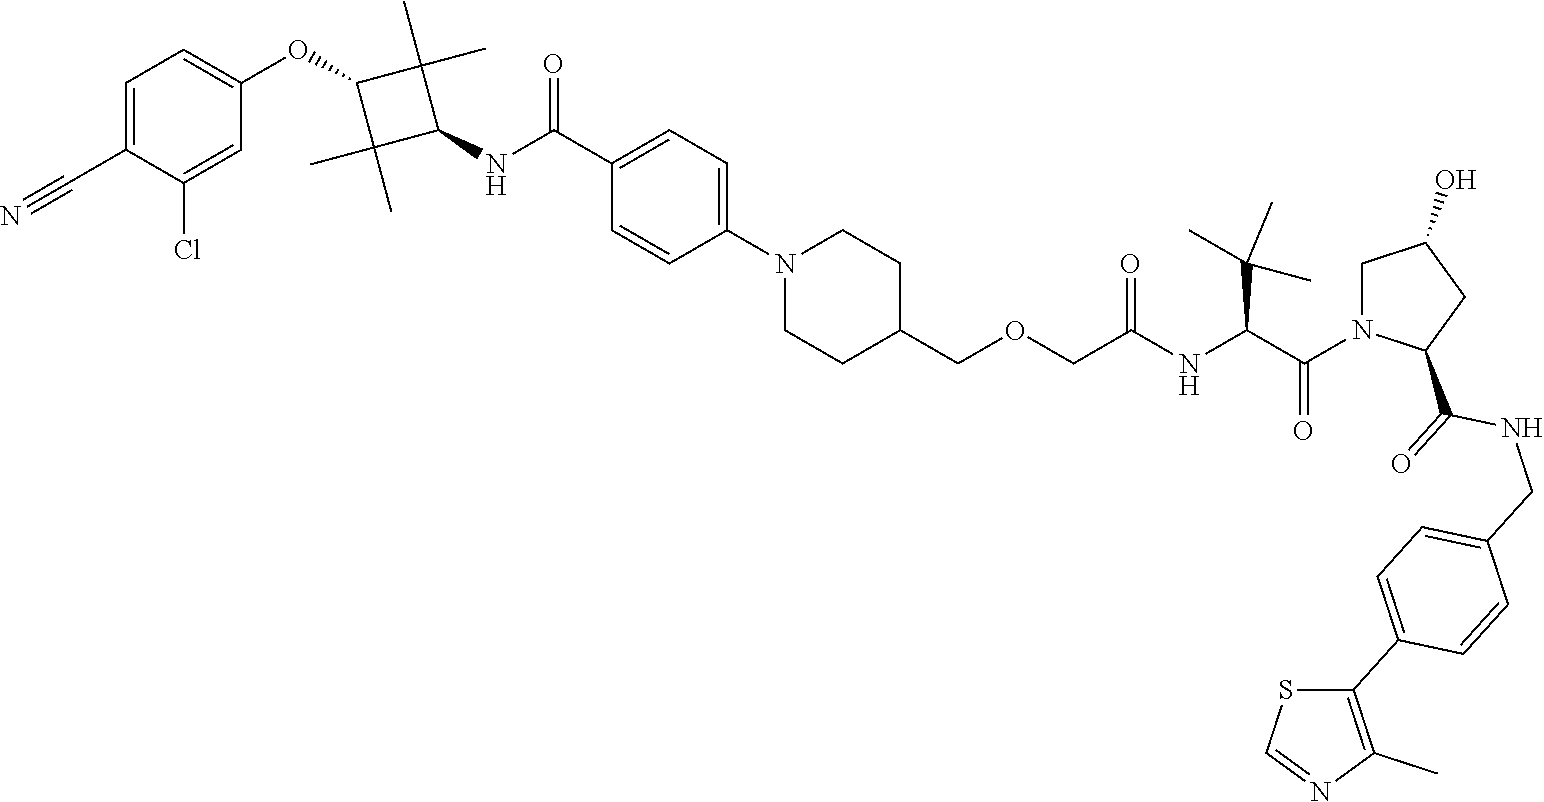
C(C(=O)N1CC(O)CC1C(NCC1=CC=C(C2=C(C)N=CS2)C=C1)=O)(C(C)(C)C)NC(COCC1CCN(C2=CC=C(C(NC3C(C)(C)C(OC4=CC=C(C#N)C(Cl)=C4)C3(C)C)=O)C=C2)CC1)=O
